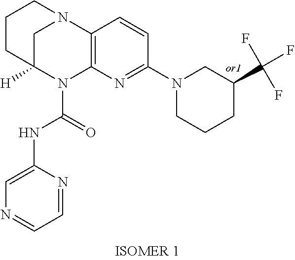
C1C2([H])N(C(=O)NC3=CN=CC=N3)C3=C(N1CCC2)C=CC(N1CC(C(F)(F)F)CCC1)=N3
